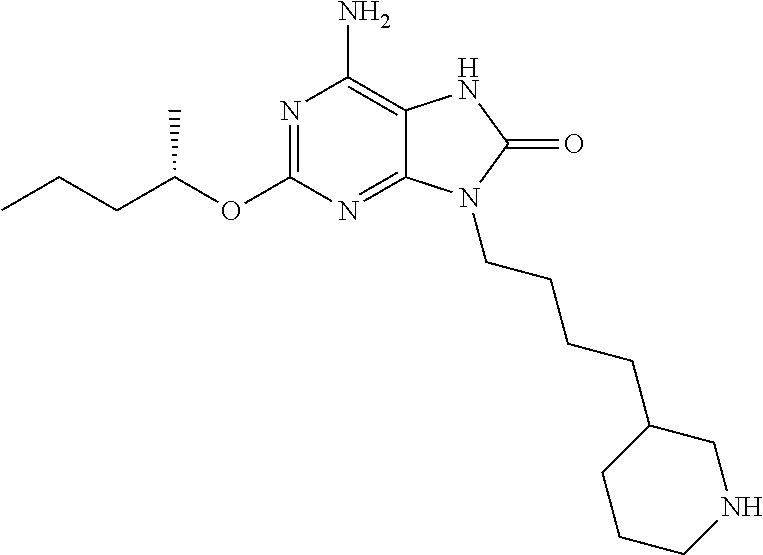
N1=C(OC(CCC)C)N=C2C(=C1N)NC(=O)N2CCCCC1CCCNC1
